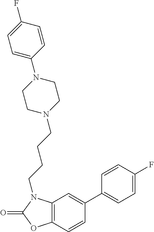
C1(C2=CC=C(F)C=C2)=CC2=C(C=C1)OC(=O)N2CCCCN1CCN(C2=CC=C(F)C=C2)CC1
